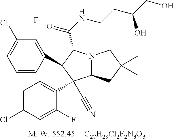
[C27H29Cl2F2N3O3].C1(F)=C(C2C(C(NCCC(CO)O)=O)N3C(CC(C)(C)C3)C2(C#N)C2=CC=C(Cl)C=C2F)C=CC=C1Cl
